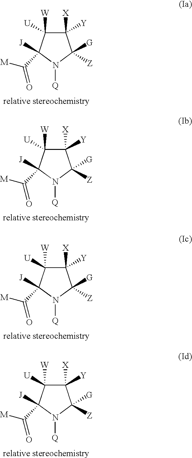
C1([X])([Y])C([W])([U])C([J])(C([M])=O)N([Q])C1([G])[Z].C1([X])([Y])C([W])([U])C([J])(C([M])=O)N([Q])C1([G])[Z].C1([X])([Y])C([W])([U])C([J])(C([M])=O)N([Q])C1([G])[Z].C1([X])([Y])C([W])([U])C([J])(C([M])=O)N([Q])C1([G])[Z]
